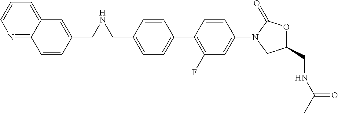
C1(CNCC2=CC3=CC=CN=C3C=C2)=CC=C(C2=C(F)C=C(N3C(=O)OC(CNC(C)=O)C3)C=C2)C=C1
